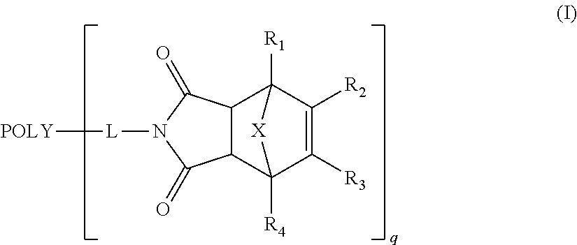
C1([R3])=C([R2])C2([R1])C3C(C1([R4])[X]2)C(=O)N([L][POLY])C3=O
